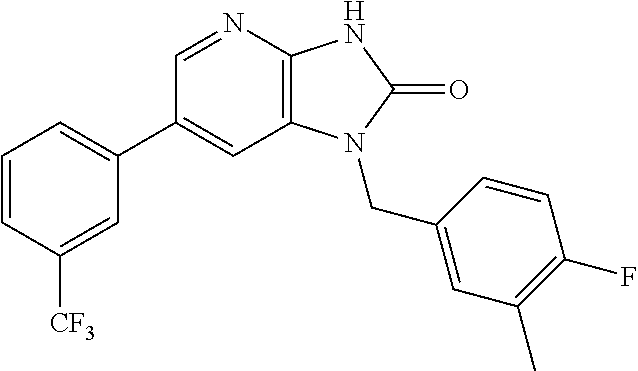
C1(C2=CC=CC([CF3])=C2)=CC2=C(N=C1)NC(=O)N2CC1=CC(C)=C(F)C=C1
